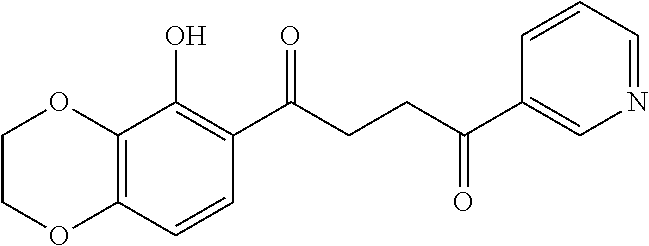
C12=C(C=CC(C(CCC(C3=CN=CC=C3)=O)=O)=C1O)OCCO2
